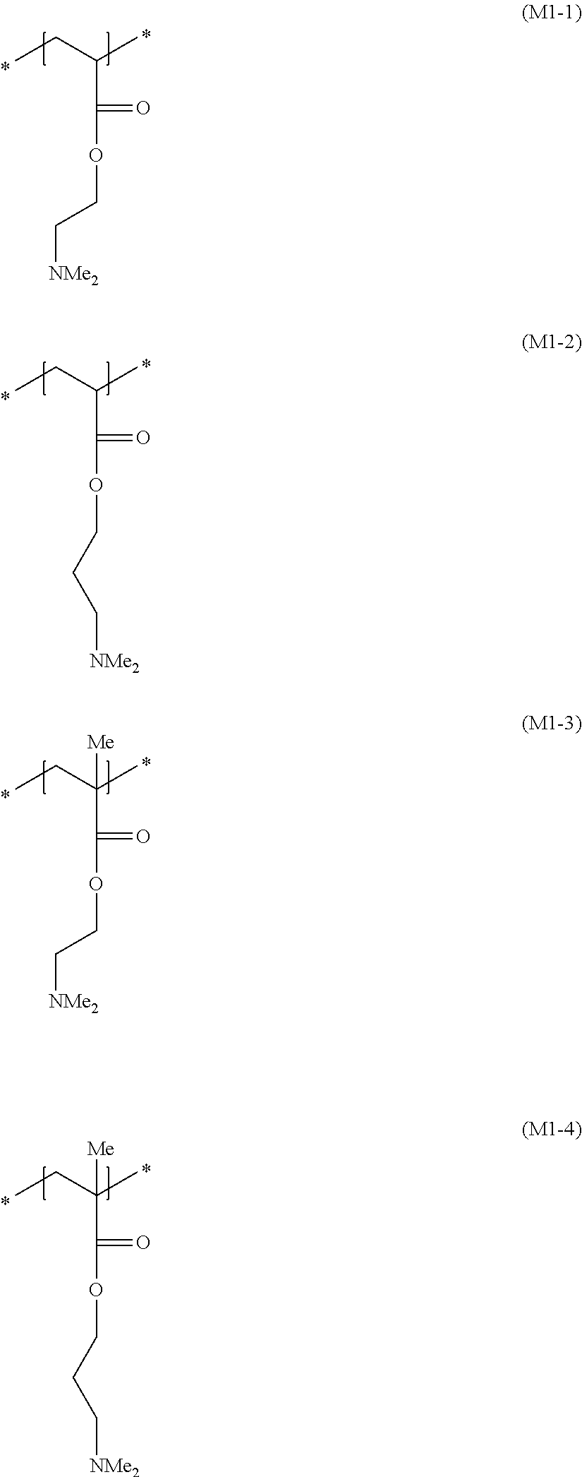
CCC(C)C(OCC[NMe2])=O.CCC(C)C(OCCC[NMe2])=O.CCC(C)(C(OCC[NMe2])=O)[Me].CCC(C)(C(OCCC[NMe2])=O)[Me]
